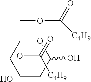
O=C(OC1C(O)C(COC([C4H9])=O)OC(O)C1)[C4H9]
